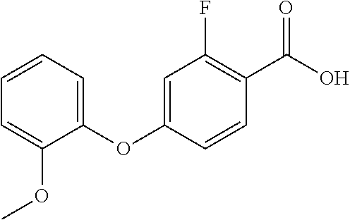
C1(OC2=CC(F)=C(C(O)=O)C=C2)=CC=CC=C1OC
